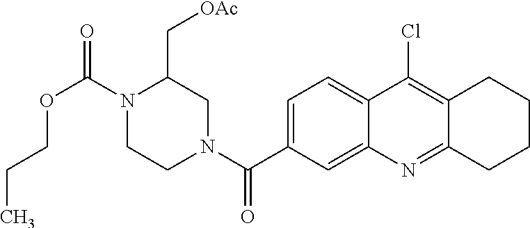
N1(C(OCCC)=O)CCN(C(=O)C2=CC=C3C(=C2)N=C2C(=C3Cl)CCCC2)CC1C[OAc]
